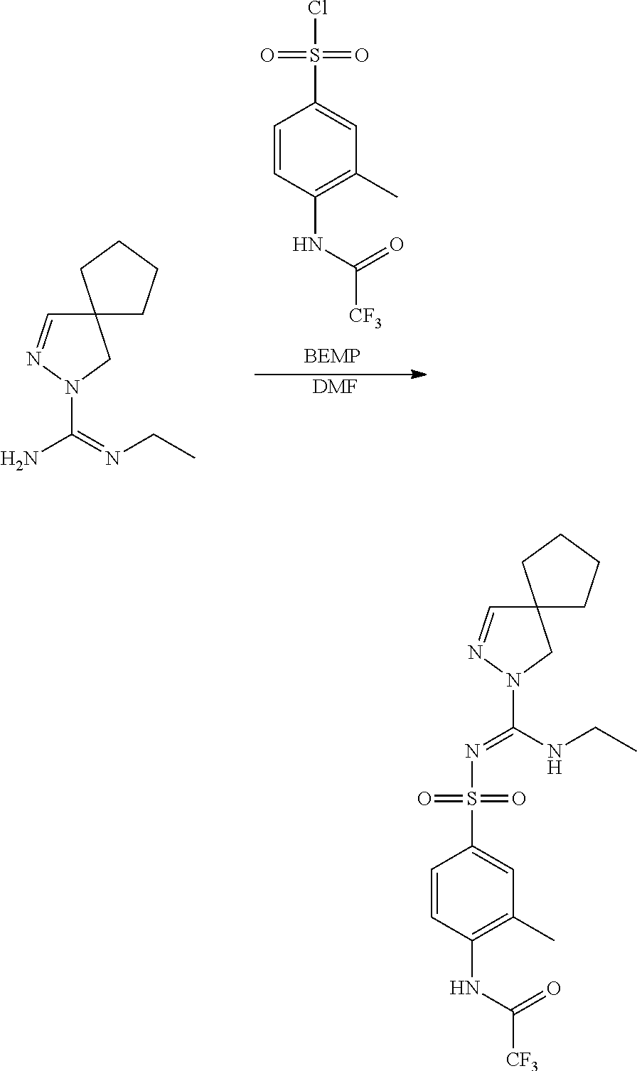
C1=CC(NC([CF3])=O)=C(C)C=C1S(Cl)(=O)=O.C12(C=NN(C(=NCC)N)C1)CCCC2.[DMF].C12(C=NN(C(NCC)=NS(C3=CC(C)=C(NC([CF3])=O)C=C3)(=O)=O)C1)CCCC2
